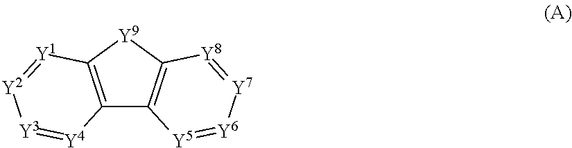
[Y3]1=[Y4]C2=C([Y9]C3=C2[Y5]=[Y6][Y7]=[Y8]3)[Y1]=[Y2]1
